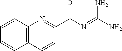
C12=C(C=CC=C1)N=C(C(N=C(N)N)=O)C=C2
